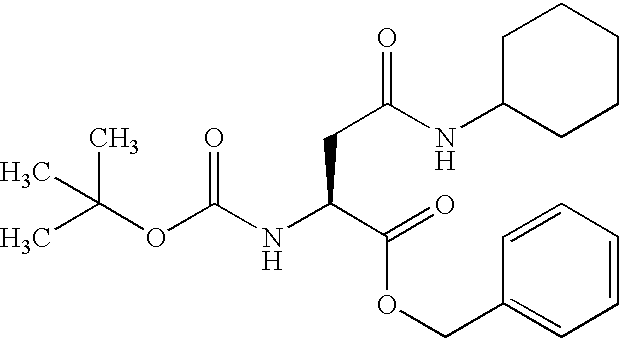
CC(OC(NC(C(OCC1=CC=CC=C1)=O)CC(NC1CCCCC1)=O)=O)(C)C
